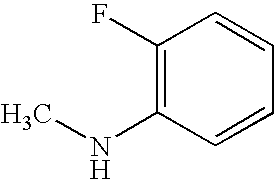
C1(F)=C(NC)C=CC=C1
